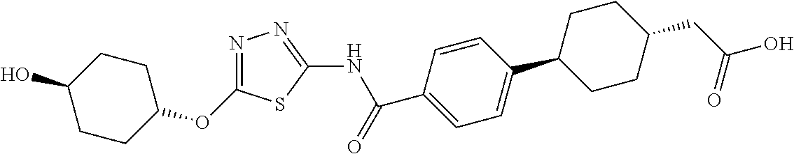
C1(OC2=NN=C(NC(C3=CC=C(C4CCC(CC(O)=O)CC4)C=C3)=O)S2)CCC(O)CC1
